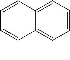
C1=CC2=CC=CC=C2C(C)=C1
